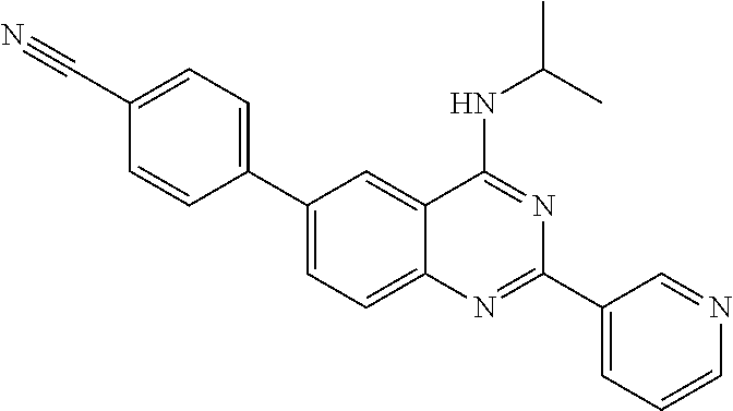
C1(C2=CC=C(C#N)C=C2)=CC=C2C(=C1)C(NC(C)C)=NC(C1=CC=CN=C1)=N2
